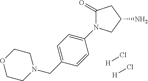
C1CN(CC2=CC=C(N3C(=O)CC(N)C3)C=C2)CCO1.[H]Cl.[H]Cl
